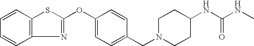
C12=C(C=CC=C1)SC(OC1=CC=C(CN3CCC(NC(NC)=O)CC3)C=C1)=N2
